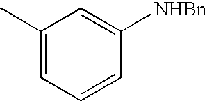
CC1=CC=CC([NHBn])=C1
